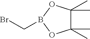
C1(C)(C)C(C)(C)OB(CBr)O1
